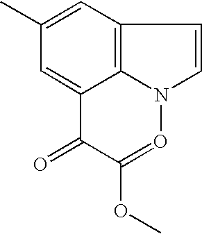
C1(C)=CC2=C3C(=C1)C(=O)C(OC)=ON3C=C2
